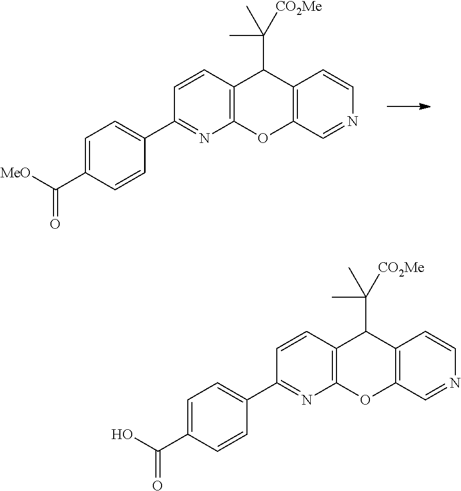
[MeO]C(C1=CC=C(C2=NC3=C(C=C2)C(C(C)(C)[CO2Me])C2=C(O3)C=NC=C2)C=C1)=O.OC(C1=CC=C(C2=NC3=C(C=C2)C(C(C)([CO2Me])C)C2=C(O3)C=NC=C2)C=C1)=O
